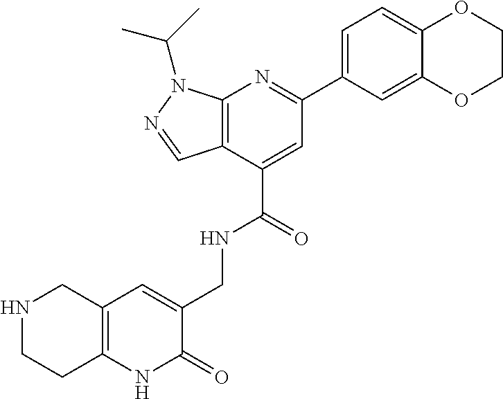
C12=C(C(C(=O)NCC3=CC4=C(NC3=O)CCNC4)=CC(C3=CC=C4C(=C3)OCCO4)=N1)C=NN2C(C)C
